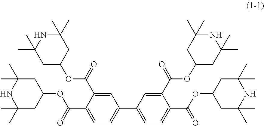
C1=C(C(=O)OC2CC(C)(C)NC(C)(C)C2)C(C(OC2CC(C)(C)NC(C)(C)C2)=O)=CC=C1C1=CC=C(C(OC2CC(C)(C)NC(C)(C)C2)=O)C(C(=O)OC2CC(C)(C)NC(C)(C)C2)=C1
